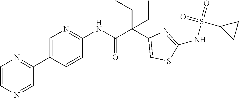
C1=C(C2=NC=CN=C2)C=CC(NC(C(C2=CSC(NS(=O)(=O)C3CC3)=N2)(CC)CC)=O)=N1
